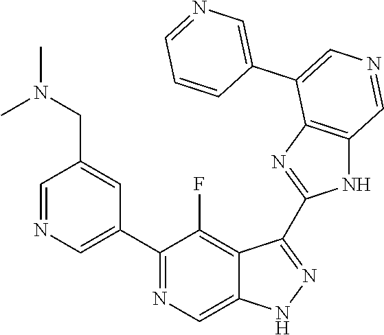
C1(C2=CN=CC(CN(C)C)=C2)=NC=C2C(=C1F)C(C1=NC3=C(N1)C=NC=C3C1=CN=CC=C1)=NN2
